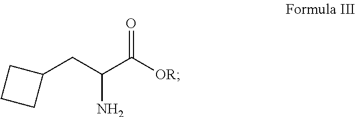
C1(CC(C([OR])=O)N)CCC1
